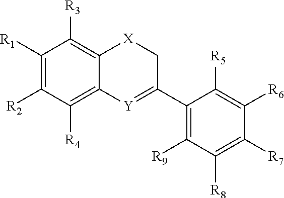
C1([R1])=C([R2])C([R4])=C2C(=C1[R3])[X]CC(C1=C([R9])C([R8])=C([R7])C([R6])=C1[R5])=[Y]2
